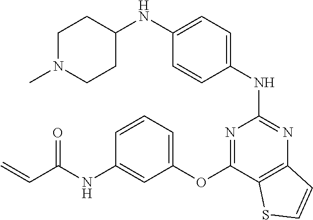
N(C1=CC=C(NC2=NC3=C(C(OC4=CC=CC(NC(C=C)=O)=C4)=N2)SC=C3)C=C1)C1CCN(C)CC1
